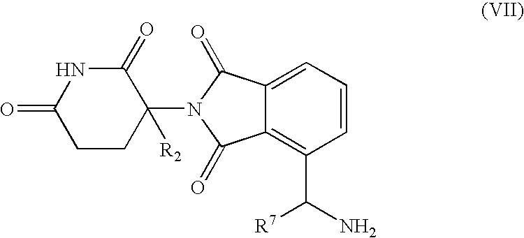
C1CC(=O)NC(=O)C1([R2])N1C(=O)C2=C(C(N)[R7])C=CC=C2C1=O
